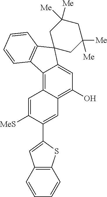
C12=C3C(=C(O)C=C1C1(C4=C2C=CC=C4)CC([Me])([Me])CC([Me])([Me])C1)C=C(C1=CC2=C(S1)C=CC=C2)C([MeS])=C3
